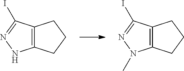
C12=C(CCC1)NN=C2I.C12=C(CCC1)N(C)N=C2I
